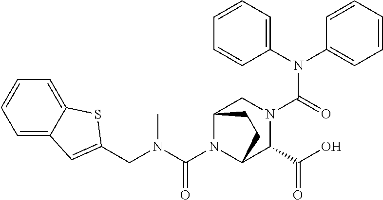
C1(N(C2=CC=CC=C2)C(=O)N2CC3N(C(N(CC4=CC5=CC=CC=C5S4)C)=O)C(C2C(O)=O)CC3)=CC=CC=C1
